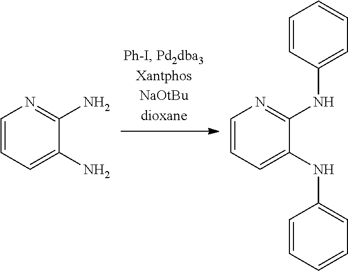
C1=CC=C(N)C(N)=N1.C1=CC=C(NC2=CC=CC=C2)C(NC2=CC=CC=C2)=N1
